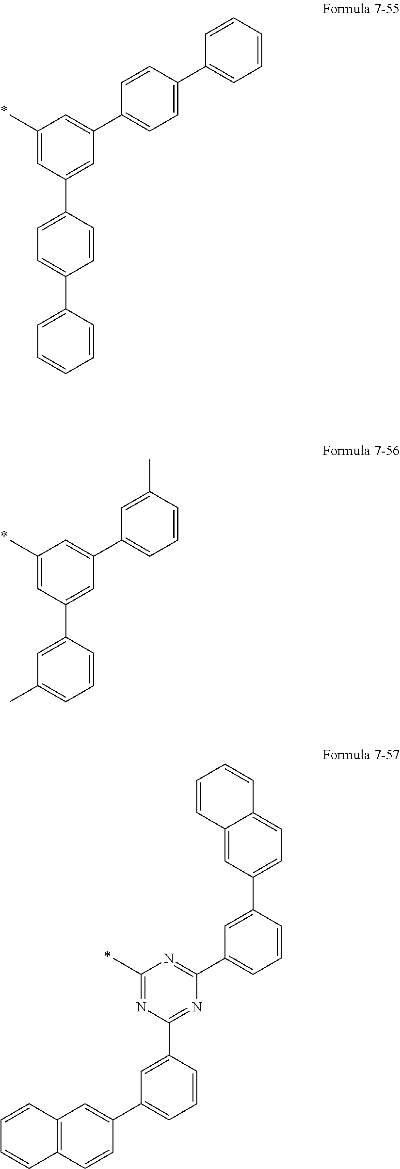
C1(C)=CC(C2=CC=C(C3=CC=CC=C3)C=C2)=CC(C2=CC=C(C3=CC=CC=C3)C=C2)=C1.C1(C)=CC(C2=CC(C)=CC=C2)=CC(C2=CC=CC(C)=C2)=C1.C1=CC(C2=NC(C3=CC=CC(C4=CC=C5C(=C4)C=CC=C5)=C3)=NC(C)=N2)=CC(C2=CC3=C(C=C2)C=CC=C3)=C1
